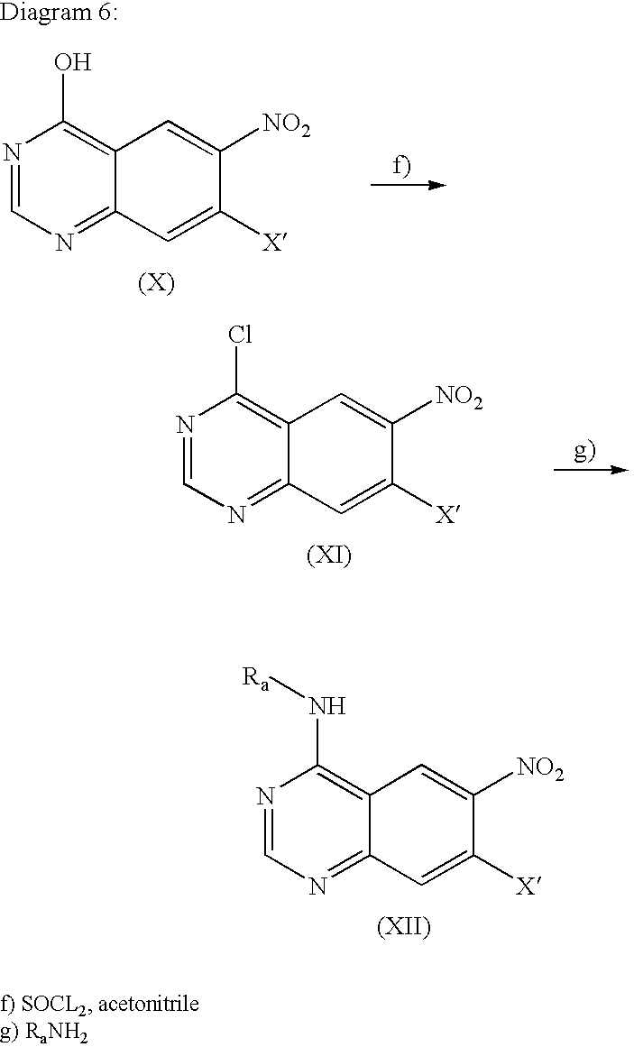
N1=CN=C2C(=C1N[Ra])C=C([NO2])C([X])=C2.N1=CN=C2C(=C1O)C=C([NO2])C([X])=C2.N1=CN=C2C(=C1Cl)C=C([NO2])C([X])=C2
